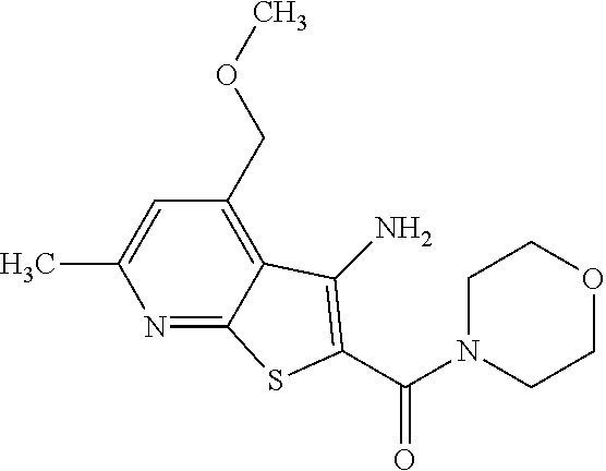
N1=C2C(=C(COC)C=C1C)C(N)=C(C(N1CCOCC1)=O)S2
